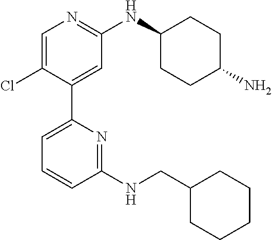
C1=C(Cl)C(C2=CC=CC(NCC3CCCCC3)=N2)=CC(NC2CCC(N)CC2)=N1
